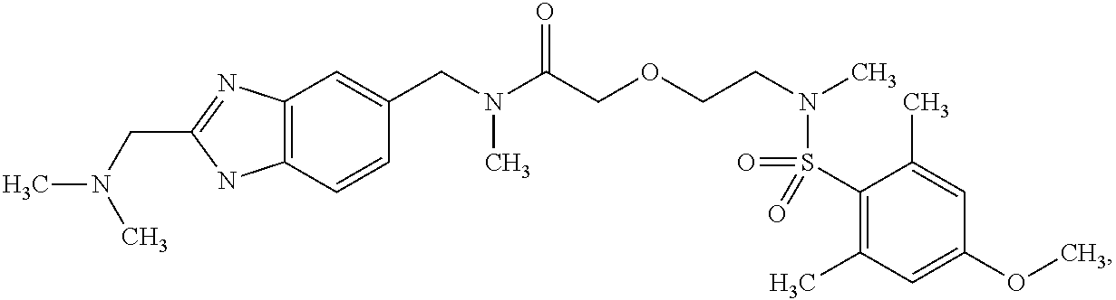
C1(CN(C(COCCN(C)S(=O)(C2=C(C)C=C(OC)C=C2C)=O)=O)C)=CC2=C(C=C1)NC(CN(C)C)=N2
